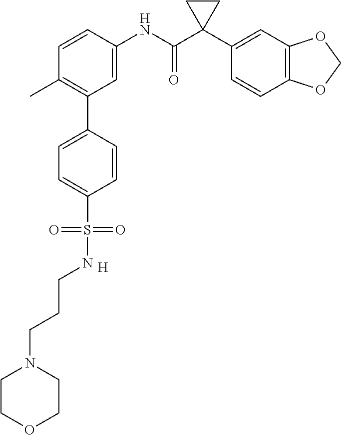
C1=C(NC(C2(C3=CC4=C(C=C3)OCO4)CC2)=O)C=CC(C)=C1C1=CC=C(S(=O)(=O)NCCCN2CCOCC2)C=C1.[H]
